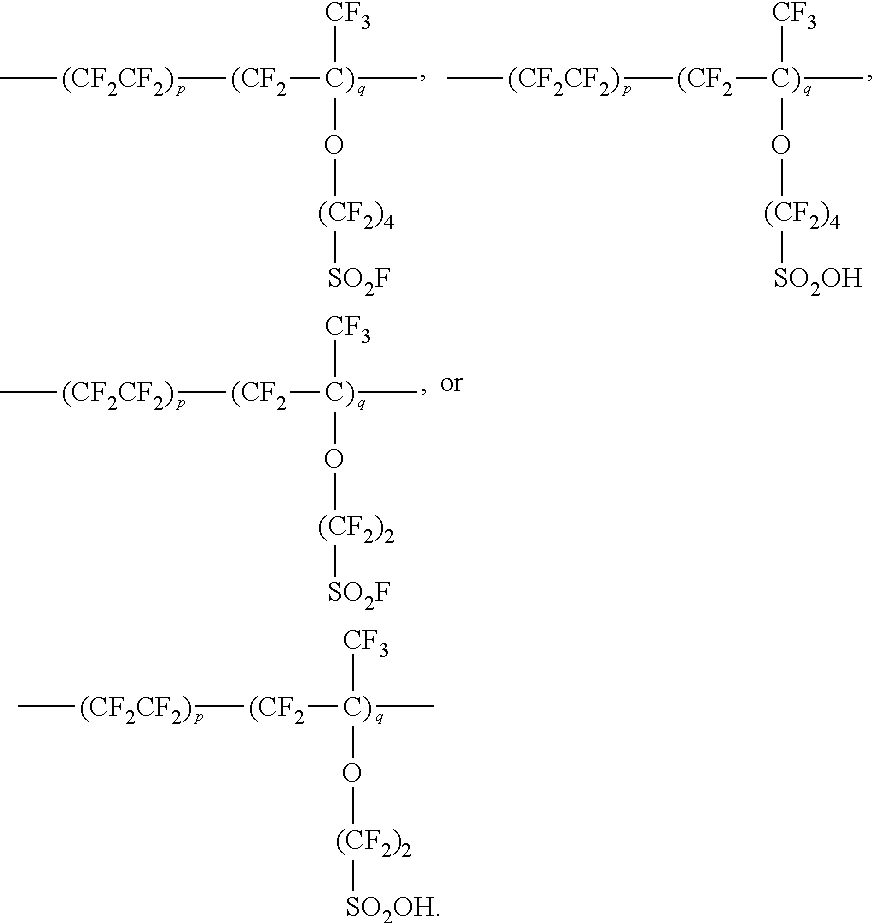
[(CF2CF2)]([(CF2][C)](C)([CF3])O[(CF2)4][SO2F])C.[(CF2CF2)]([(CF2][C)](C)([CF3])O[(CF2)4][SO2OH])C.[(CF2CF2)]([(CF2][C)](C)([CF3])O[(CF2)2][SO2F])C.[(CF2CF2)]([(CF2][C)](C)([CF3])O[(CF2)2][SO2OH])C
